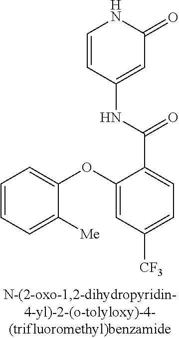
C1=CC(NC(C2=CC=C([CF3])C=C2OC2=CC=CC=C2[Me])=O)=CC(=O)N1
